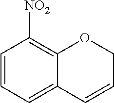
C1=CC([NO2])=C2OCC=CC2=C1
